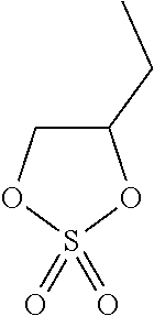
C1(CC)COS(=O)(=O)O1
